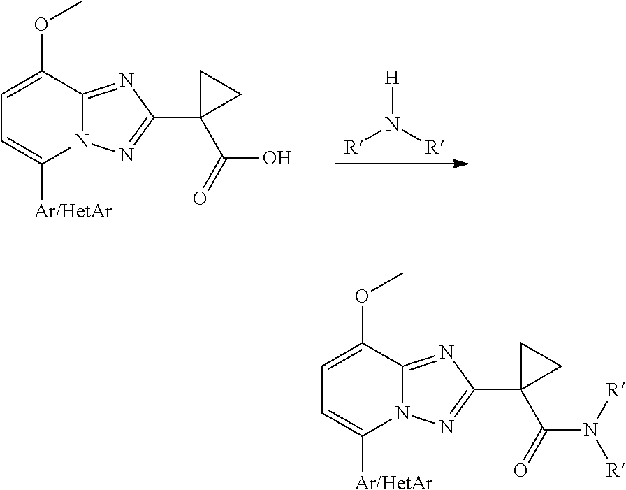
[H]N([R])[R].C1=C(OC)C2=NC(C3(C(O)=O)CC3)=NN2C([Ar/HetAr])=C1.C1=C(OC)C2=NC(C3(C(N([R])[R])=O)CC3)=NN2C([Ar/HetAr])=C1
